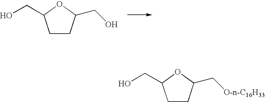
C1CC(CO)OC1CO.C1CC(C[O-n-C16H33])OC1CO
